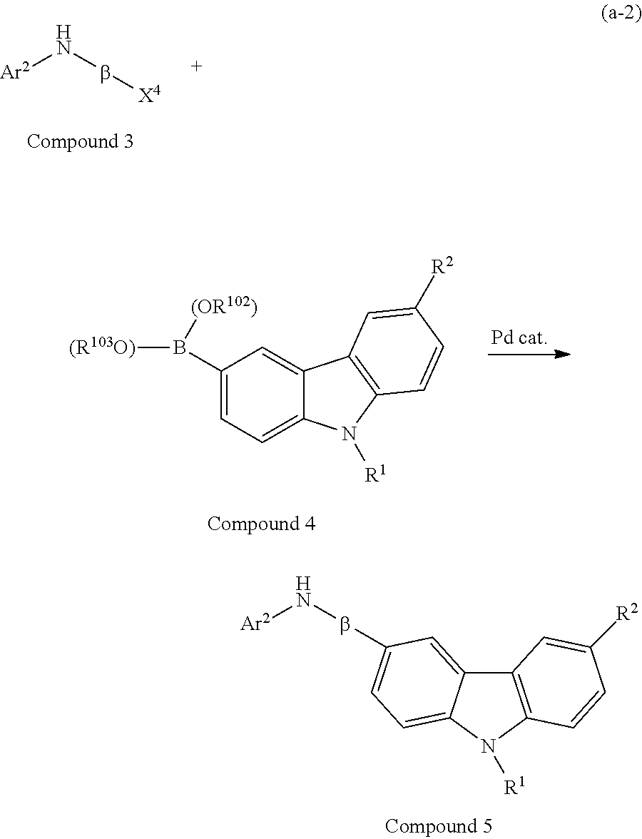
[Ar2]Nb[X4].[Ar2]NbC1=CC=C2C(=C1)C1=C(N2[R1])C=CC([R2])=C1.C1(B([(OR102)])[(R103O)])=CC=C2C(=C1)C1=C(N2[R1])C=CC([R2])=C1
